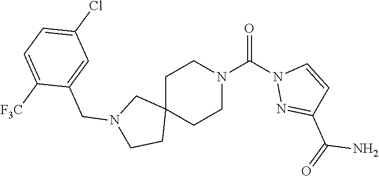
C1C2(CCN(C(N3N=C(C(=O)N)C=C3)=O)C1)CN(CC1=CC(Cl)=CC=C1[F3C])CC2
